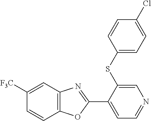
C1=C(SC2=CC=C(Cl)C=C2)C(C2=NC3=C(O2)C=CC([F3C])=C3)=CC=N1
